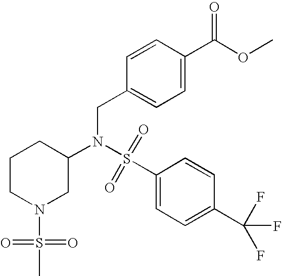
N(CC1=CC=C(C(=O)OC)C=C1)(S(C1=CC=C(C(F)(F)F)C=C1)(=O)=O)C1CCCN(S(C)(=O)=O)C1
